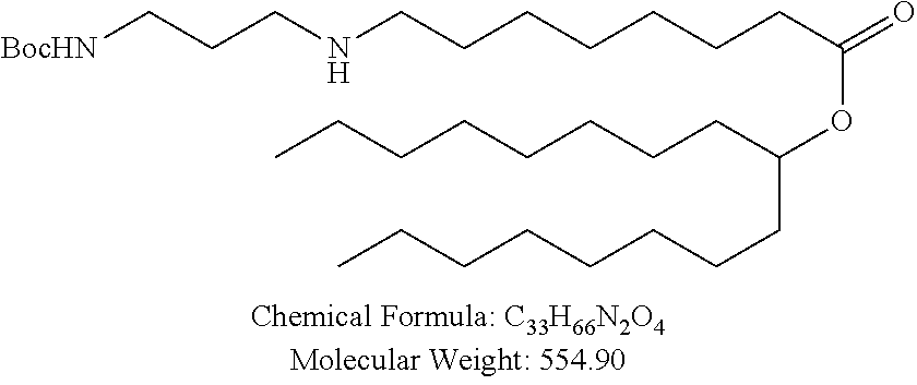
[BocHN]CCCNCCCCCCCC(=O)OC(CCCCCCCC)CCCCCCCC
